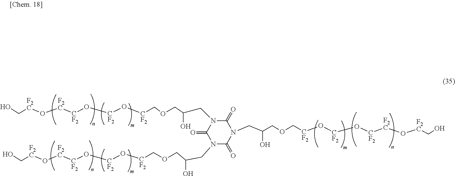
C(CN1C(=O)N(CC(COC[CF2]O[CF2]O[CF2][F2C]O[F2C]CO)O)C(=O)N(CC(COC[CF2]O[CF2]O[CF2][F2C]O[F2C]CO)O)C1=O)(O)COC[CF2]O[CF2]O[CF2][F2C]O[F2C]CO
